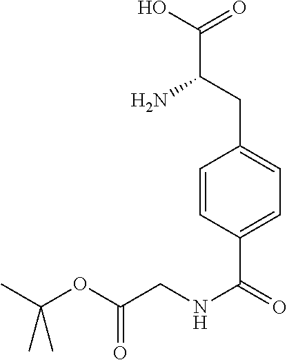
C1=CC(CC(C(O)=O)N)=CC=C1C(NCC(OC(C)(C)C)=O)=O
